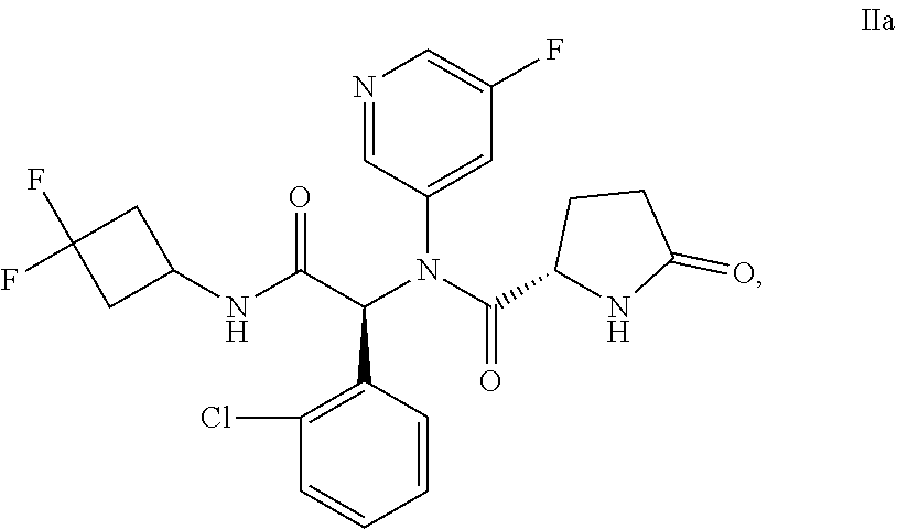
C1(Cl)=C(C(C(NC2CC(F)(F)C2)=O)N(C(C2NC(=O)CC2)=O)C2=CC(F)=CN=C2)C=CC=C1
